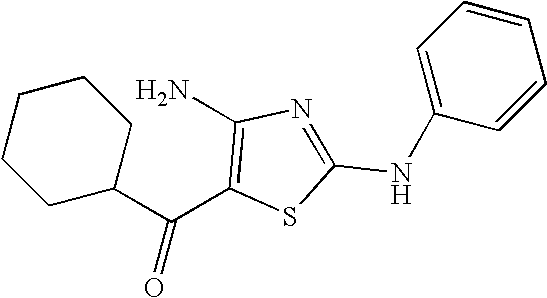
C1(N)=C(C(C2CCCCC2)=O)SC(NC2=CC=CC=C2)=N1
